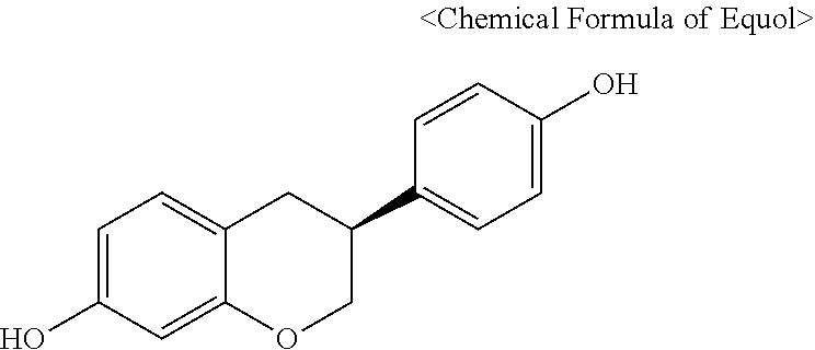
C1(O)=CC=C2C(=C1)OCC(C1=CC=C(O)C=C1)C2
